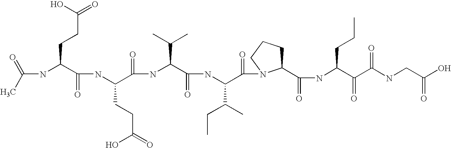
CC(=O)NC(C(NC(C(NC(C(NC(C(=O)N1C(C(NC(C(C(NCC(O)=O)=O)=O)CCC)=O)CCC1)C(C)CC)=O)C(C)C)=O)CCC(O)=O)=O)CCC(=O)O
